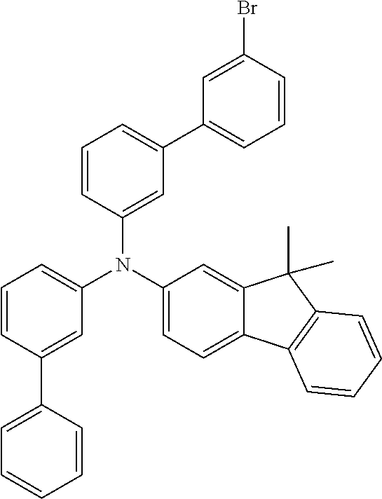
C1=C(N(C2=CC=C3C(=C2)C(C)(C)C2=C3C=CC=C2)C2=CC(C3=CC=CC(Br)=C3)=CC=C2)C=C(C2=CC=CC=C2)C=C1
